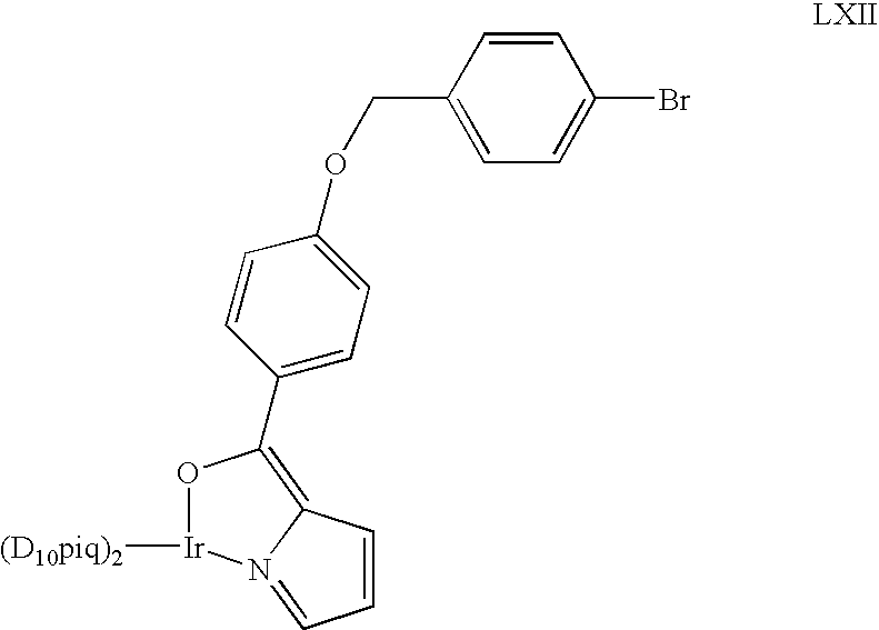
C1=CC(COC2=CC=C(C3=C4N(=CC=C4)[Ir]([(D10piq)2])O3)C=C2)=CC=C1Br
